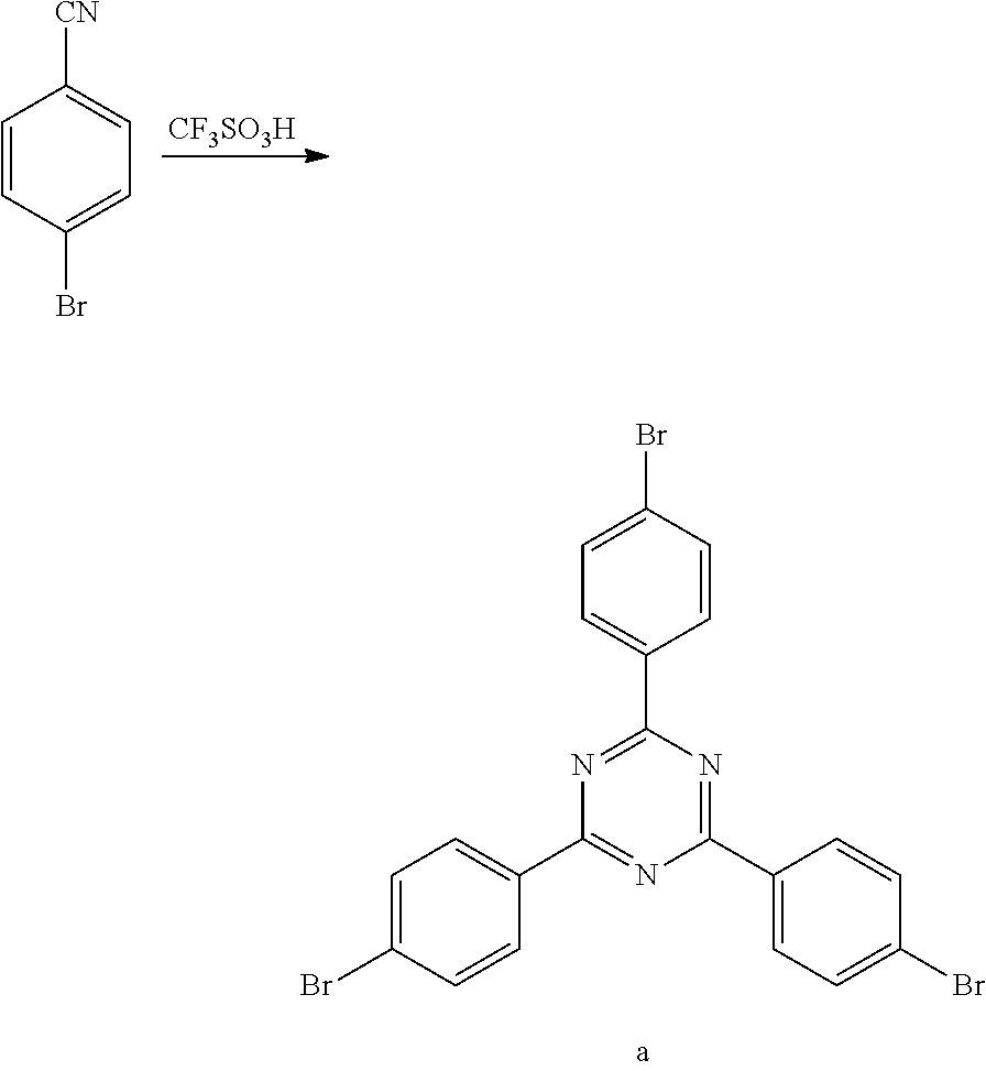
C1=CC(Br)=CC=C1[CN].[CF3SO3H].C1=C(Br)C=CC(C2=NC(C3=CC=C(Br)C=C3)=NC(C3=CC=C(Br)C=C3)=N2)=C1
